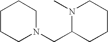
C1CCN(CC2CCCCN2C)CC1
